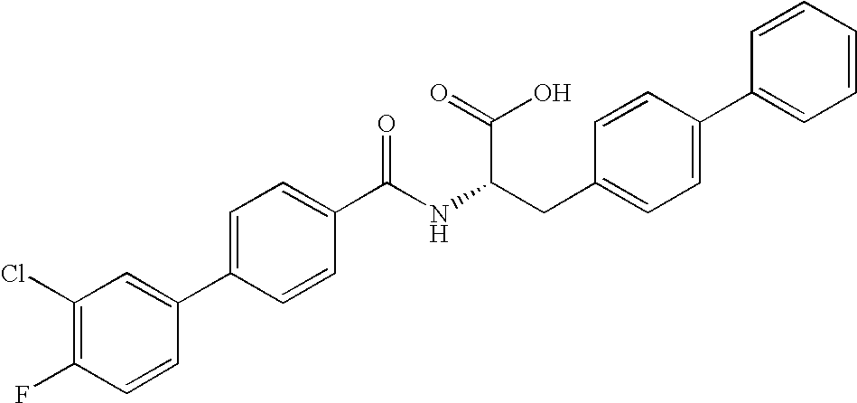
C1(Cl)=C(F)C=CC(C2=CC=C(C(=O)NC(CC3=CC=C(C4=CC=CC=C4)C=C3)C(O)=O)C=C2)=C1
